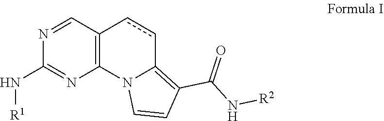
N1=CC2=C(N=C1N[R1])N1C=CC(C(=O)N[R2])=C1cc2
